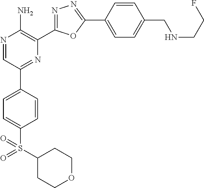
N1=CC(C2=CC=C(S(C3CCOCC3)(=O)=O)C=C2)=NC(C2=NN=C(C3=CC=C(CNCCF)C=C3)O2)=C1N
